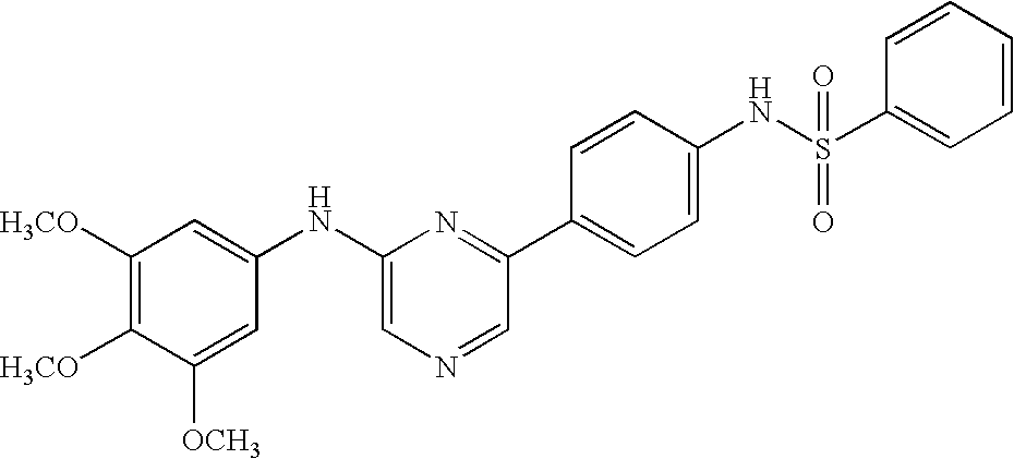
C1([H3CO])=C([H3CO])C([OCH3])=CC(NC2=CN=CC(C3=CC=C(NS(C4=CC=CC=C4)(=O)=O)C=C3)=N2)=C1
